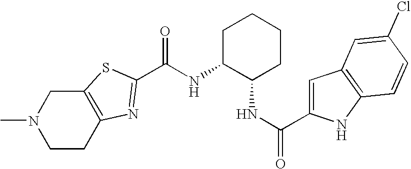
C(NC1C(NC(=O)C2=CC3=C(N2)C=CC(Cl)=C3)CCCC1)(=O)C1=NC2=C(CN(C)CC2)S1
